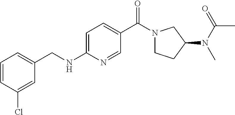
C1=CC(Cl)=CC(CNC2=CC=C(C(N3CCC(N(C(=O)C)C)C3)=O)C=N2)=C1
